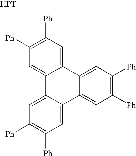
C1([Ph])=C([Ph])C=C2C(=C1)C1=CC([Ph])=C([Ph])C=C1C1=CC([Ph])=C([Ph])C=C21.[HPT]
